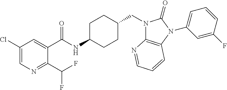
C1(Cl)=CN=C(C(F)F)C(C(NC2CCC(CN3C4=C(N(C5=CC=CC(F)=C5)C3=O)C=CC=N4)CC2)=O)=C1
